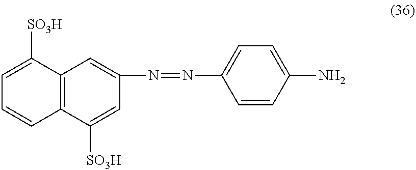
C1=C([SO3H])C2=C(C=C1)C([SO3H])=CC(N=NC1=CC=C(N)C=C1)=C2
